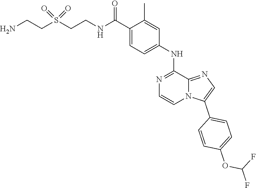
O=C(NCCS(CCN)(=O)=O)C1=CC=C(NC2=NC=CN3C2=NC=C3C2=CC=C(OC(F)F)C=C2)C=C1C
